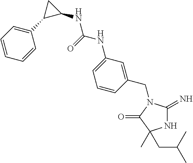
N1C(=N)N(CC2=CC(NC(NC3CC3C3=CC=CC=C3)=O)=CC=C2)C(=O)C1(C)CC(C)C
